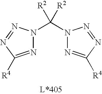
N1(C([R2])([R2])N2N=C([R4])N=N2)N=C([R4])N=N1
